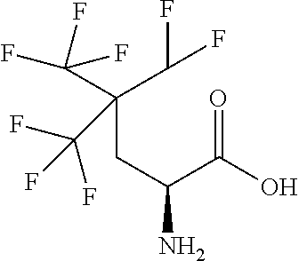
FC(C(CC(N)C(O)=O)(C(F)F)C(F)(F)F)(F)F
